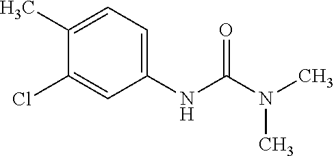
C1(C)=CC=C(NC(N(C)C)=O)C=C1Cl
